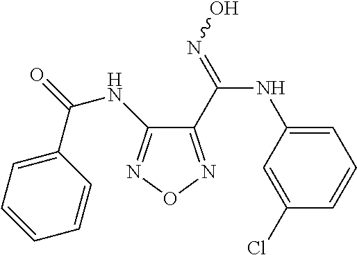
C1(C(=NO)NC2=CC=CC(Cl)=C2)=NON=C1NC(=O)C1=CC=CC=C1
